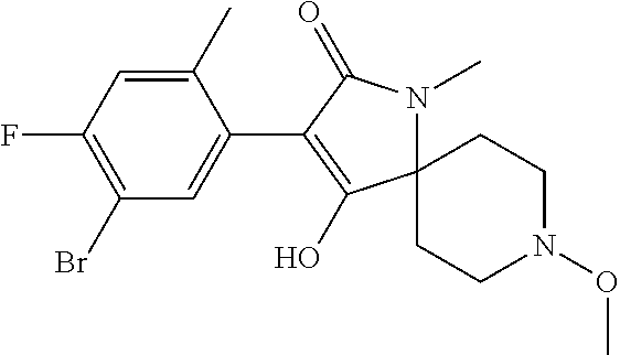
C12(CCN(OC)CC1)N(C)C(=O)C(C1=CC(Br)=C(F)C=C1C)=C2O
